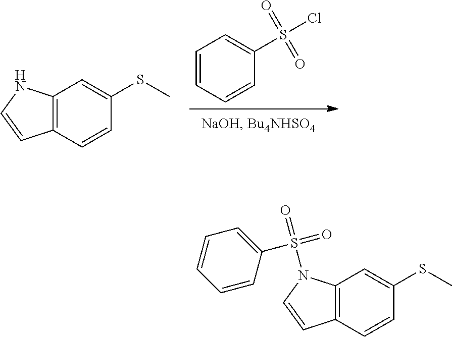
C1=CC=CC(S(Cl)(=O)=O)=C1.C12=C(C=CC(SC)=C1)C=CN2.C12=C(C=CC(SC)=C1)C=CN2S(=O)(=O)C1=CC=CC=C1
